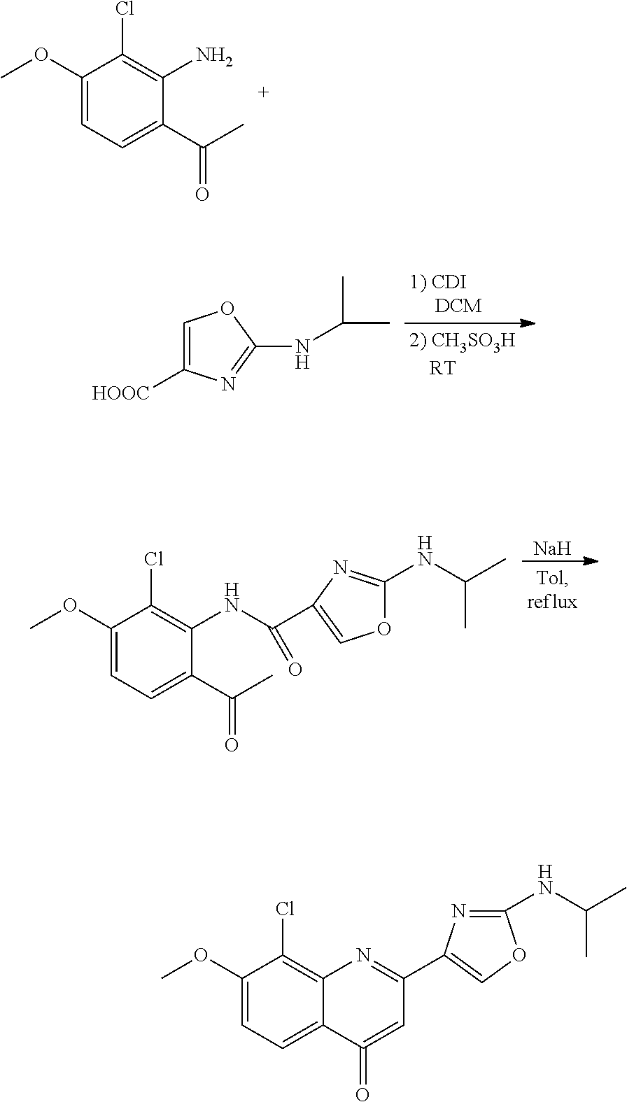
C1(OC)=CC=C(C(C)=O)C(N)=C1Cl.C1=C([HOOC])N=C(NC(C)C)O1.[Na].C1(OC)=CC=C(C(C)=O)C(NC(=O)C2=COC(NC(C)C)=N2)=C1Cl.C1(OC)=CC=C2C(=C1Cl)N=C(C1=COC(NC(C)C)=N1)C=C2=O
